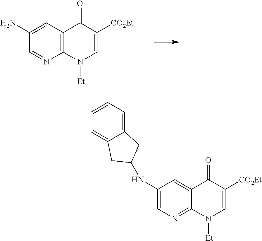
C12=C(C=C(N)C=N1)C(=O)C([CO2Et])=CN2[Et].C12=NC=C(NC3CC4=CC=CC=C4C3)C=C1C(=O)C([CO2Et])=CN2[Et]
